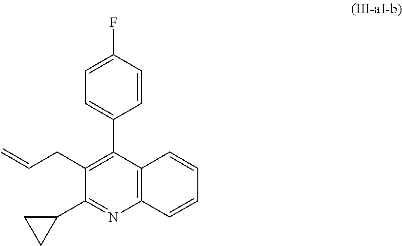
C1(CC=C)=C(C2=CC=C(F)C=C2)C2=C(N=C1C1CC1)C=CC=C2
